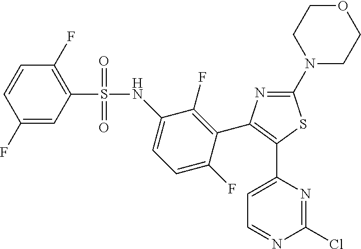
C1(N2CCOCC2)=NC(C2=C(F)C(NS(C3=C(F)C=CC(F)=C3)(=O)=O)=CC=C2F)=C(C2=CC=NC(Cl)=N2)S1
